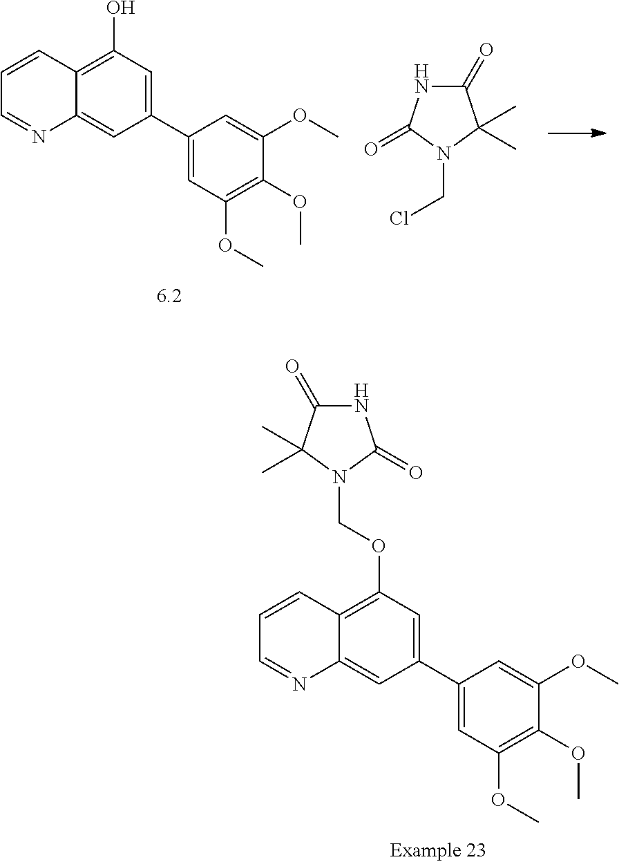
C1(C2=CC(OC)=C(OC)C(OC)=C2)=CC(OCN2C(=O)NC(=O)C2(C)C)=C2C(=C1)N=CC=C2.C1(C2=CC(OC)=C(OC)C(OC)=C2)=CC(O)=C2C(=C1)N=CC=C2.C1(=O)NC(=O)N(CCl)C1(C)C
